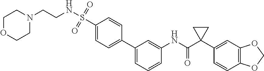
C1=CC=C(C2=CC=C(S(NCCN3CCOCC3)(=O)=O)C=C2)C=C1NC(C1(C2=CC3=C(C=C2)OCO3)CC1)=O
